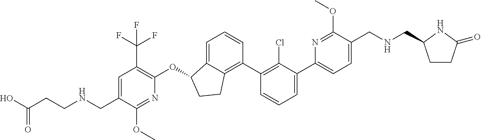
C(C1=CC(C(F)(F)F)=C(OC2C3=CC=CC(C4=C(Cl)C(C5=CC=C(CNCC6CCC(=O)N6)C(OC)=N5)=CC=C4)=C3CC2)N=C1OC)NCCC(O)=O
